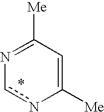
N1=C([Me])C=C([Me])nc1
